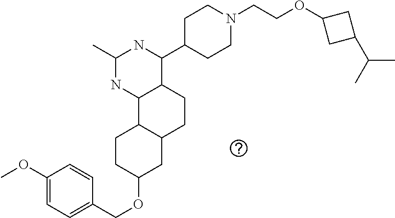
C1(OC)=CC=C(COC2CC3C(CC2)C2C(CC3)C(C3CCN(CCOC4CC(C(C)C)C4)CC3)NC(C)N2)C=C1
